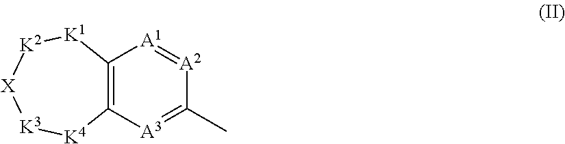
C12=C([K1][K2][X][K3][K4]1)[A1]=[A2]C(C)=[A3]2
